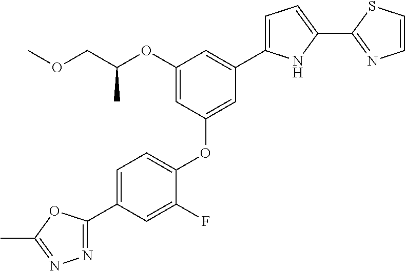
C1=C(C2=NN=C(C)O2)C=C(F)C(OC2=CC(C3=CC=C(C4=NC=CS4)N3)=CC(OC(COC)C)=C2)=C1
